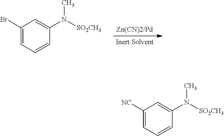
C1(Br)=CC=CC(N([SO2CH3])C)=C1.C1([NC])=CC=CC(N([SO2CH3])C)=C1
